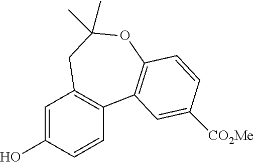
C1=C(O)C=CC2=C1CC(C)(C)OC1=C2C=C([CO2Me])C=C1
